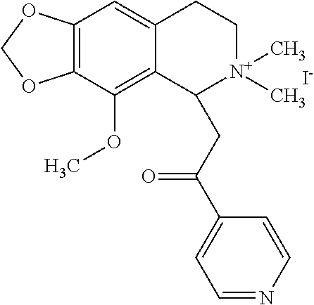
C12=C(C(OC)=C3C(=C1)CC[N+](C)(C)C3CC(C1=CC=NC=C1)=O)OCO2.[I-]
